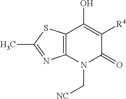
C12=C(N(C[NC])C(=O)C([R4])=C1O)N=C(C)S2
